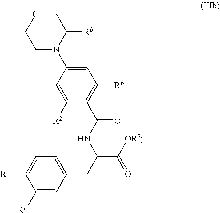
C1([Rc])=CC(CC(C(=O)[OR7])NC(C2=C([R6])C=C(N3C([Rb])COCC3)C=C2[R2])=O)=CC=C1[R1]
